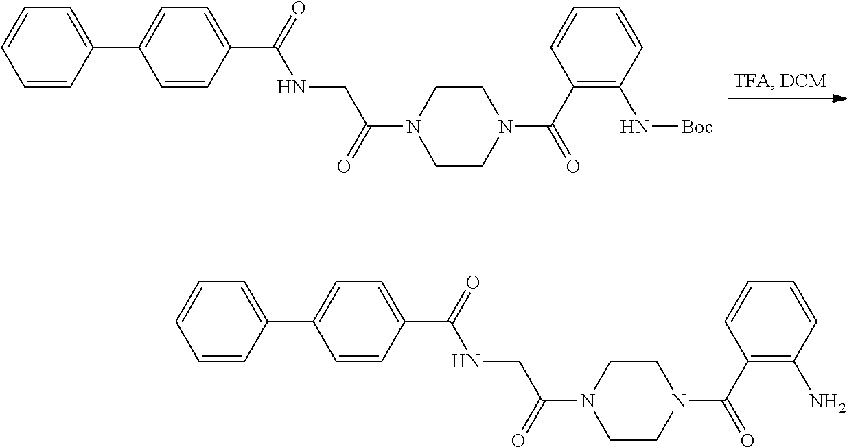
C1=CC=CC(C2=CC=C(C(=O)NCC(N3CCN(C(C4=C(N[Boc])C=CC=C4)=O)CC3)=O)C=C2)=C1.C1=CC=CC(C2=CC=C(C(=O)NCC(N3CCN(C(C4=C(N)C=CC=C4)=O)CC3)=O)C=C2)=C1
